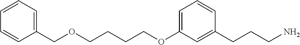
C(COC1=CC=CC(CCCN)=C1)CCOCC1=CC=CC=C1
